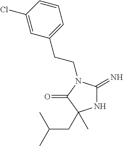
C(N1C(=N)NC(CC(C)C)(C)C1=O)CC1=CC=CC(Cl)=C1
